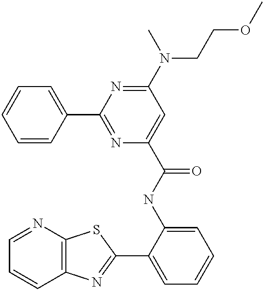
C1=NC2=C(C=C1)N=C(C1=CC=CC=C1NC(=O)C1=CC(N(C)CCOC)=NC(C3=CC=CC=C3)=N1)S2
